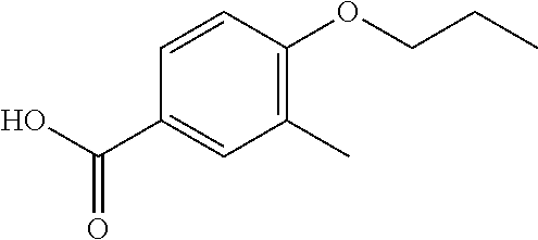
C1(C(O)=O)=CC(C)=C(OCCC)C=C1
